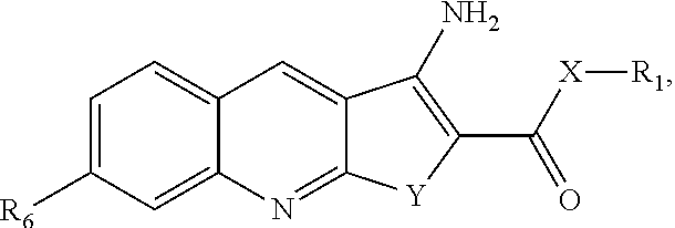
N1=C2C(=CC3=CC=C([R6])C=C13)C(N)=C(C([X][R1])=O)[Y]2
